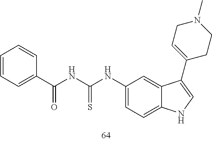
C1(NC(=S)NC(=O)C2=CC=CC=C2)=CC=C2C(=C1)C(C1=CCN(C)CC1)=CN2
